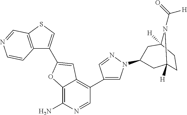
C12=C(N)N=CC(C3=CN(C4CC5([H])CCC([H])(C4)N5C(=O)[H])N=C3)=C1C=C(C1=CSC3=C1C=CN=C3)O2
